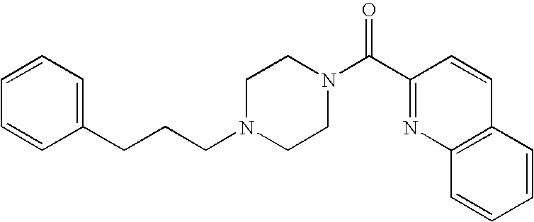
C(CCN1CCN(C(C2=NC3=C(C=C2)C=CC=C3)=O)CC1)C1=CC=CC=C1
